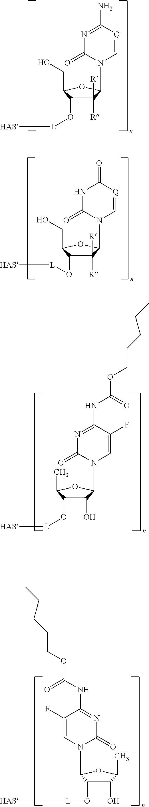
C1([R])([R])C(O[L][HAS])C(CO)OC1N1C=[Q]C(N)=NC1=O.C1([R])([R])C(O[L][HAS])C(CO)OC1N1C=[Q]C(=O)NC1=O.C1(O)C(O[L][HAS])C(C)OC1N1C=C(F)C(NC(=O)OCCCCC)=NC1=O.C1(O[L][HAS])C(O)C(C)OC1N1C=C(F)C(NC(=O)OCCCCC)=NC1=O
